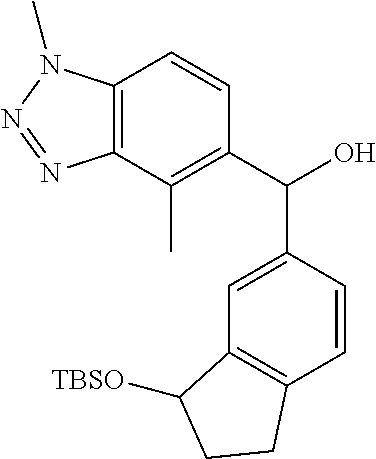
CC1=C(C(C2=CC3=C(C=C2)CCC3[TBSO])O)C=CC2=C1N=NN2C
